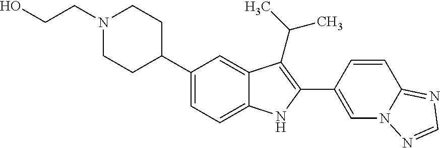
C1(C2CCN(CCO)CC2)=CC=C2C(=C1)C(C(C)C)=C(C1=CN3C(=NC=N3)C=C1)N2
